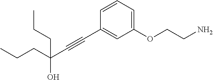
C(#CC1=CC(OCCN)=CC=C1)C(CCC)(CCC)O
